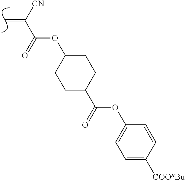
C=C([CN])C(=O)OC1CCC(C(=O)OC2=CC=C([COOnBu])C=C2)CC1
